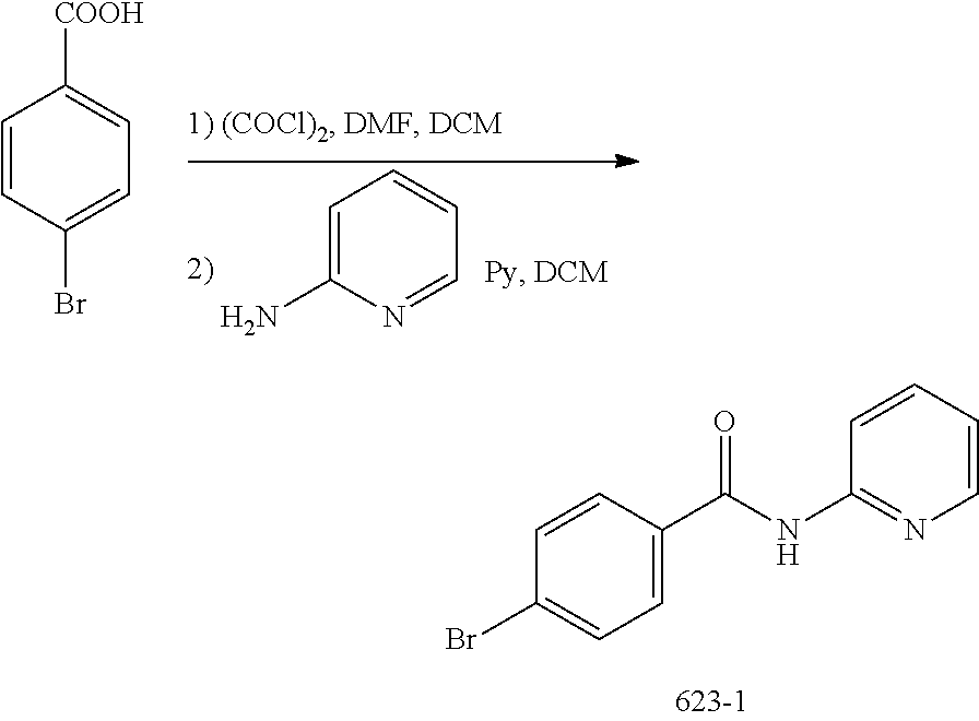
BrC1=CC=C(C(NC2=NC=CC=C2)=O)C=C1.C1=C(N)N=CC=C1.C1=CC(Br)=CC=C1[COOH]
